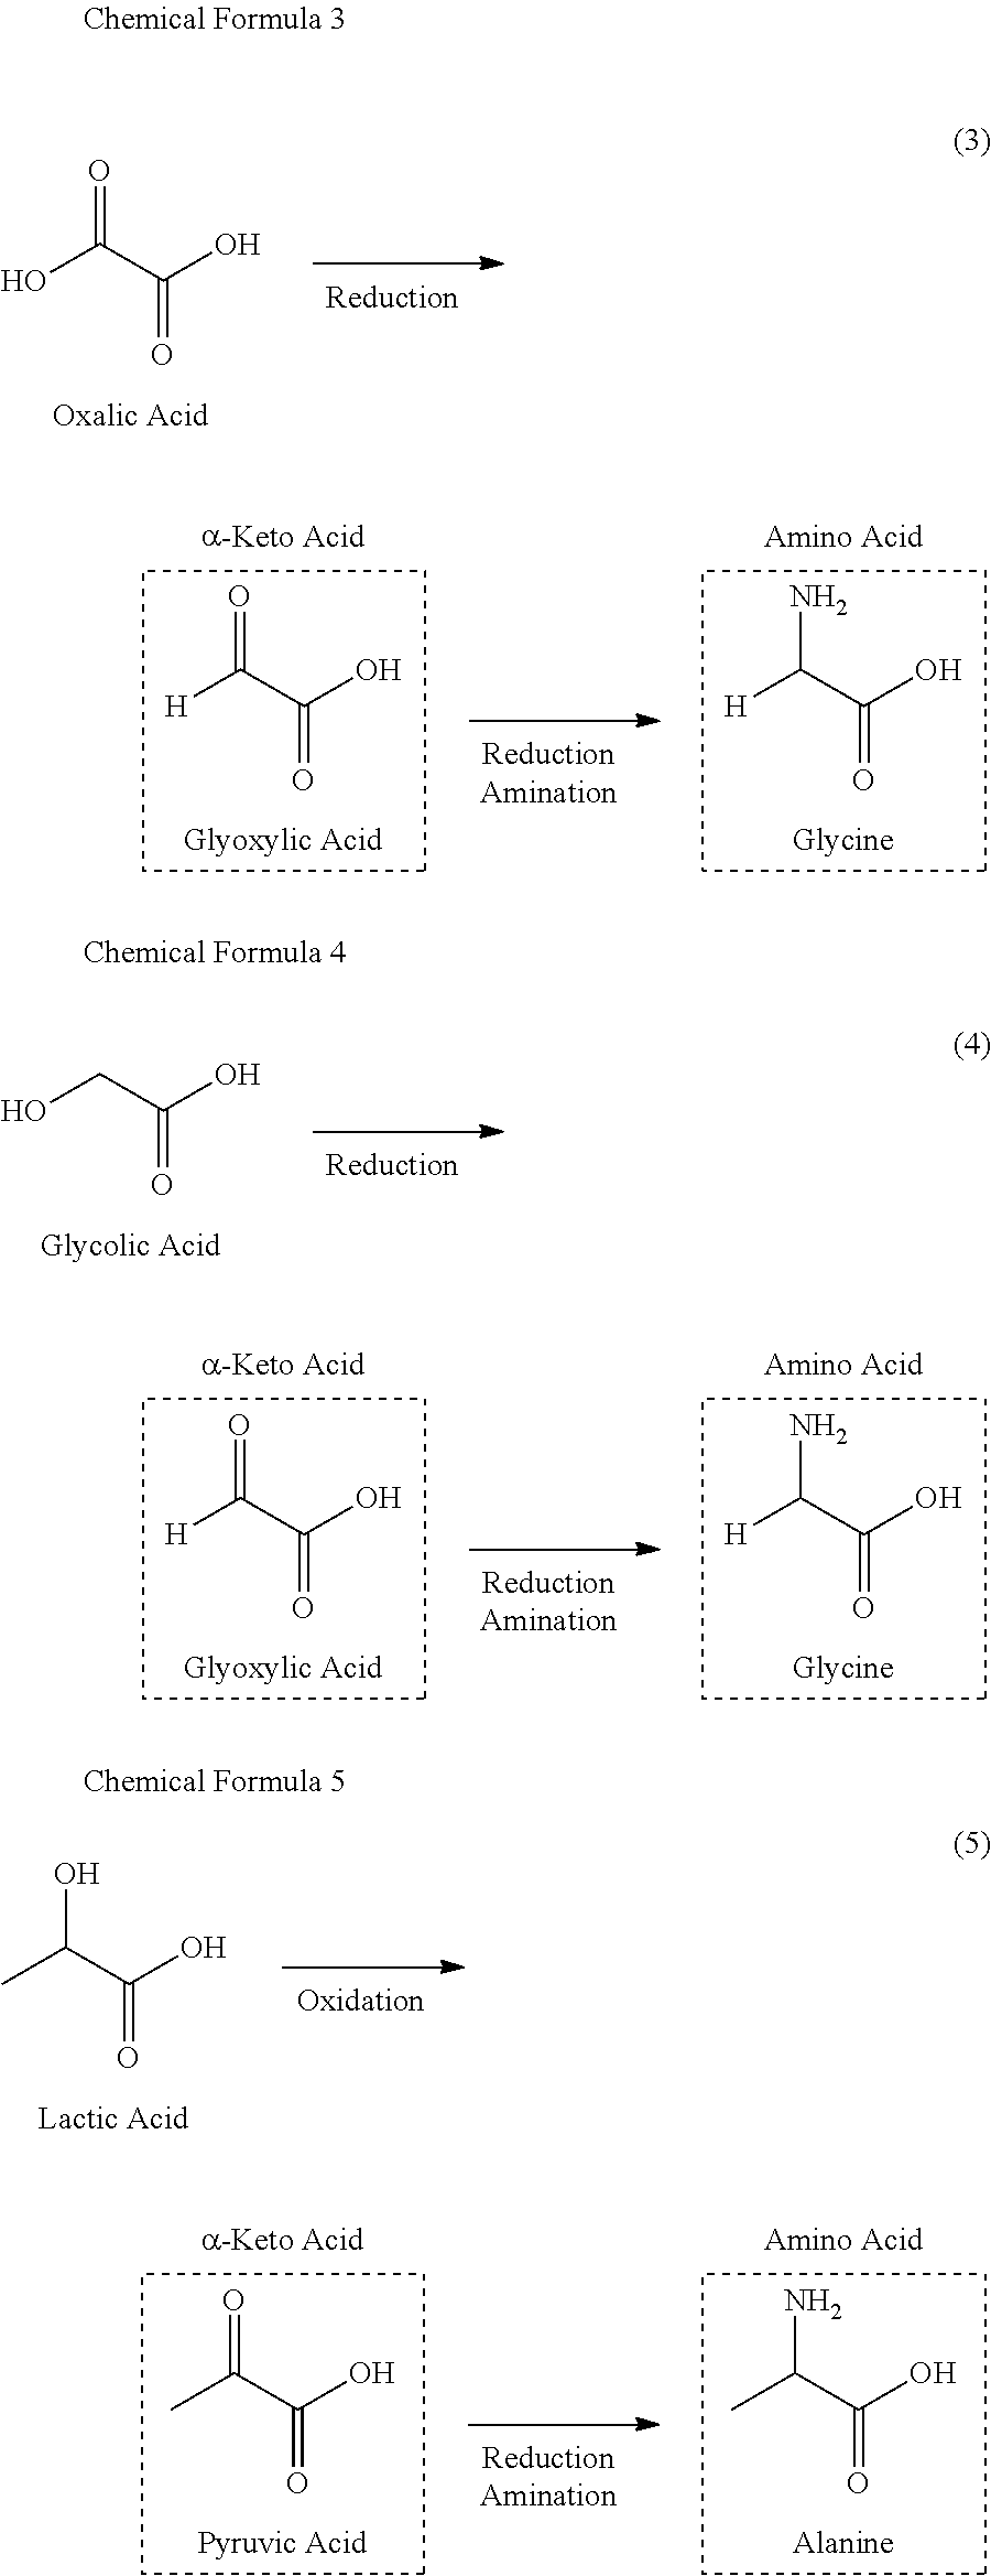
[H]C(C(O)=O)=O.[H]C(C(O)=O)N.[H]C(C(O)=O)=O.[H]C(C(O)=O)N.OCC(O)=O.CC(C(O)=O)O.CC(C(O)=O)=O.CC(C(O)=O)N.OC(C(O)=O)=O
